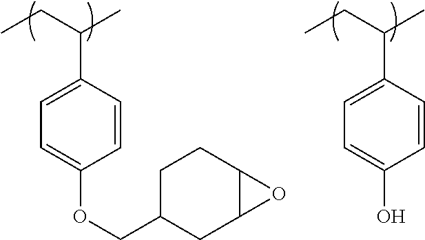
CCC(C)C1=CC=C(OCC2CC3C(CC2)O3)C=C1.CCC(C)C1=CC=C(O)C=C1
